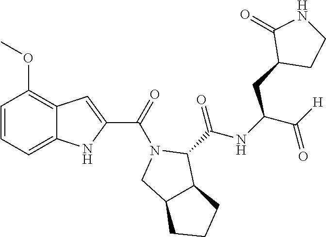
C1=CC=C2C(=C1OC)C=C(C(N1CC3C(C1C(=O)NC(CC1CCNC1=O)C([H])=O)CCC3)=O)N2
